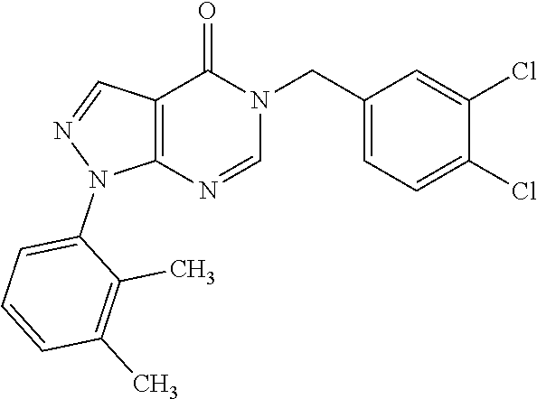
C12=C(C=NN1C1=CC=CC(C)=C1C)C(=O)N(CC1=CC=C(Cl)C(Cl)=C1)C=N2
